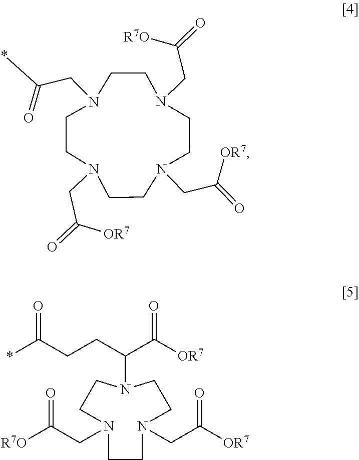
N1(CC([OR7])=O)CCN(CC(=O)*)CCN(CC([R7O])=O)CCN(CC([OR7])=O)CC1.N1(CC([OR7])=O)CCN(CC([R7O])=O)CCN(C(C([OR7])=O)CCC(*)=O)CC1
